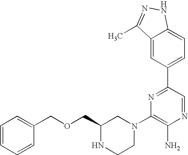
C1=CC=CC(COCC2NCCN(C3=C(N)N=CC(C4=CC=C5C(=C4)C(C)=NN5)=N3)C2)=C1
